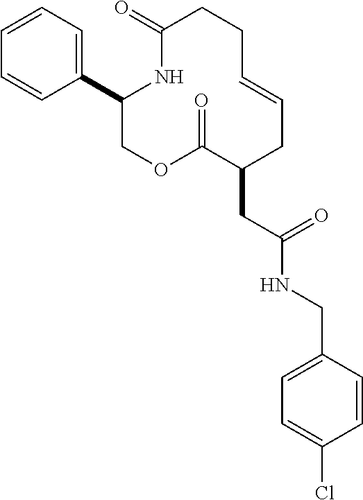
C1=CC=C(C2NC(=O)CCC=CCC(CC(NCC3=CC=C(Cl)C=C3)=O)C(=O)OC2)C=C1
